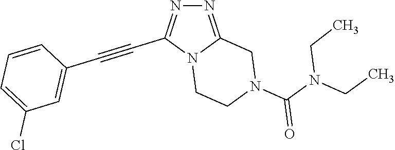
N12CCN(C(N(CC)CC)=O)CC1=NN=C2C#CC1=CC(Cl)=CC=C1
